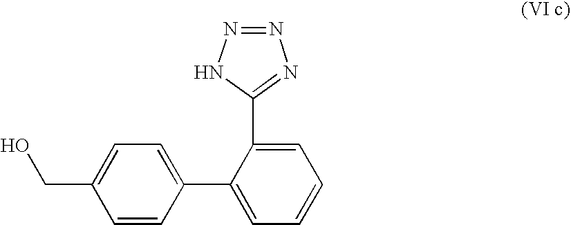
C1=CC(C2=CC=CC=C2C2=NN=NN2)=CC=C1CO
